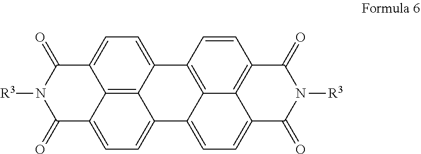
C12=CC=C3C4=C1C(=CC=C4C(=O)N([R3])C3=O)C1=CC=C3C4=C(C=CC2=C14)C(=O)N([R3])C3=O
